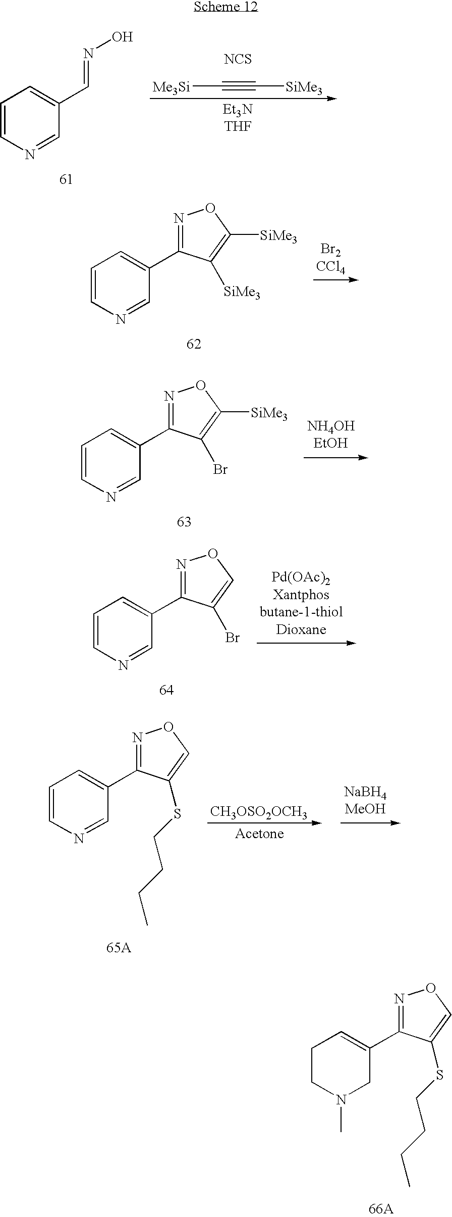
[Me3Si]C#C[SiMe3].[NCS].[Et3NTHF].C1=CN=CC(C=NO)=C1.C1=CN=CC(C2=NOC([SiMe3])=C2[SiMe3])=C1.C1=CN=CC(C2=NOC([SiMe3])=C2Br)=C1.C1=CN=CC(C2=NOC=C2Br)=C1.[CH3OSO2OCH3].C1=CN=CC(C2=NOC=C2SCCCC)=C1.C1CN(C)CC(C2=NOC=C2SCCCC)=C1
